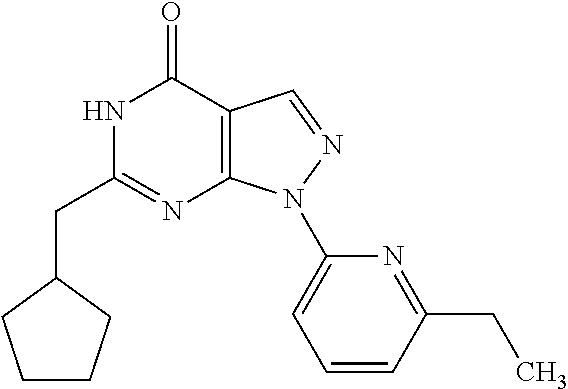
N1C(CC2CCCC2)=NC2=C(C1=O)C=NN2C1=CC=CC(CC)=N1
